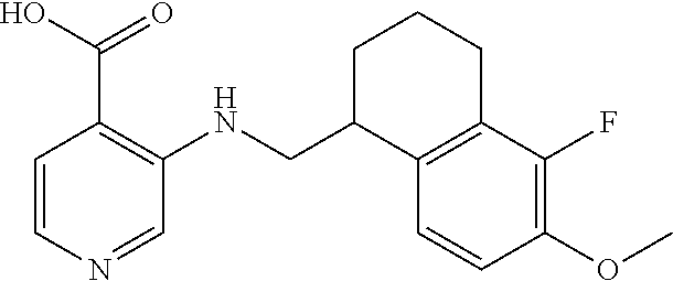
OC(C1=C(NCC2C3=C(CCC2)C(F)=C(OC)C=C3)C=NC=C1)=O
